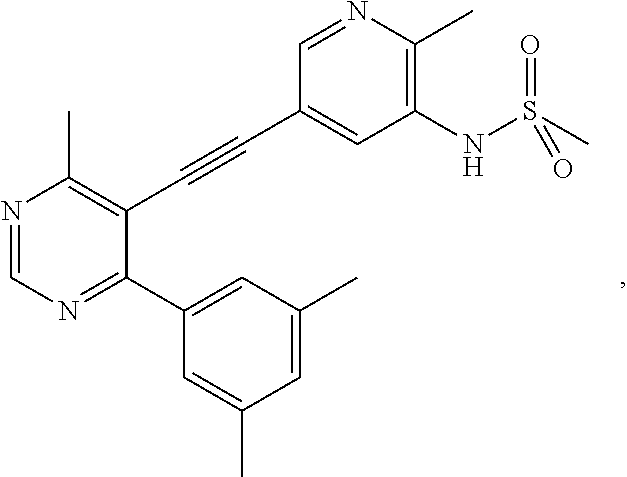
N1=CN=C(C2=CC(C)=CC(C)=C2)C(C#CC2=CC(NS(=O)(=O)C)=C(C)N=C2)=C1C
